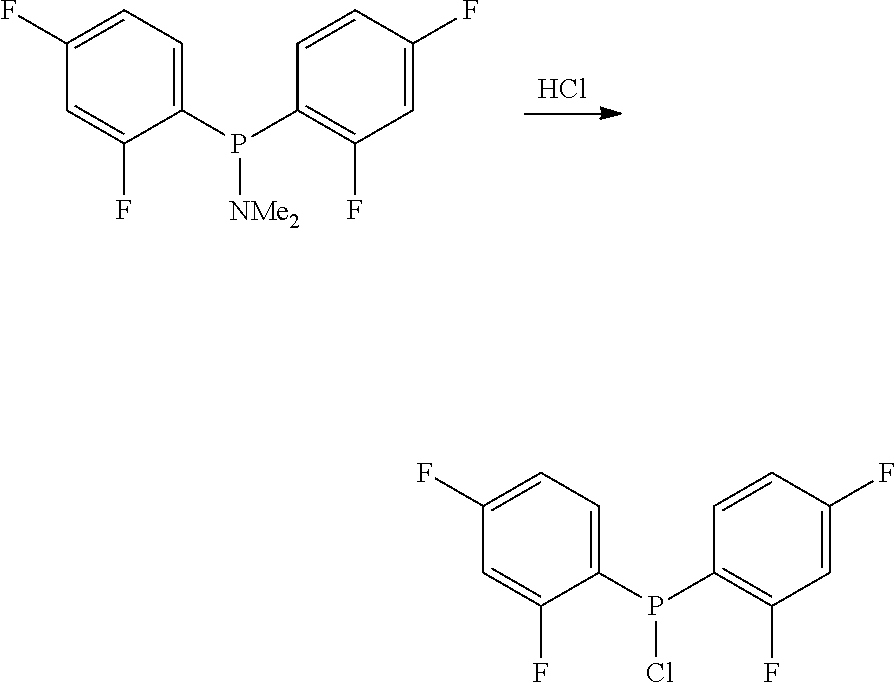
Cl.C1=C(F)C(P([NMe2])C2=C(F)C=C(F)C=C2)=CC=C1F.C1=C(F)C(P(Cl)C2=C(F)C=C(F)C=C2)=CC=C1F
